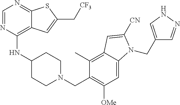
C1=NC(NC2CCN(CC3=C([OMe])C=C4C(=C3C)C=C([CN])N4CC3=CNN=C3)CC2)=C2C(=N1)SC(C[CF3])=C2
